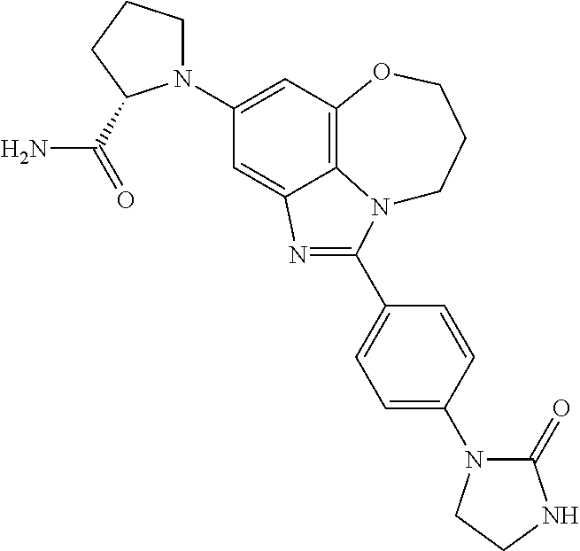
C1(N2CCCC2C(=O)N)=CC2=C3C(=C1)N=C(C1=CC=C(N4C(=O)NCC4)C=C1)N3CCCO2
